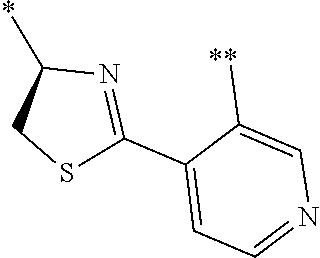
C1(*)CSC(C2=CC=NC=C2[**])=N1
